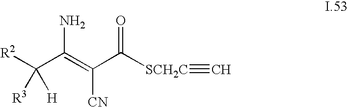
[R2]C(C(=C(C([SCH2C]#C)=O)[CN])N)([H])[R3]
